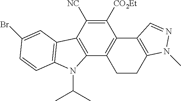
C1([CO2Et])=C([NC])C2=C(C3=C1C1=C(CC3)N(C)N=C1)N(C(C)C)C1=C2C=C(Br)C=C1
